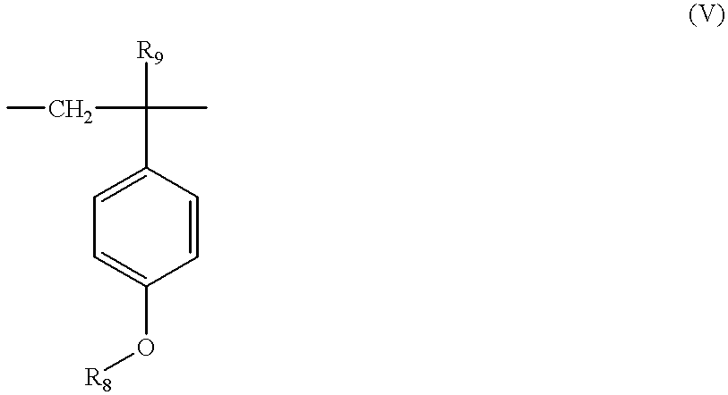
C1=C(C([R9])(CC)C)C=CC(O[R8])=C1
